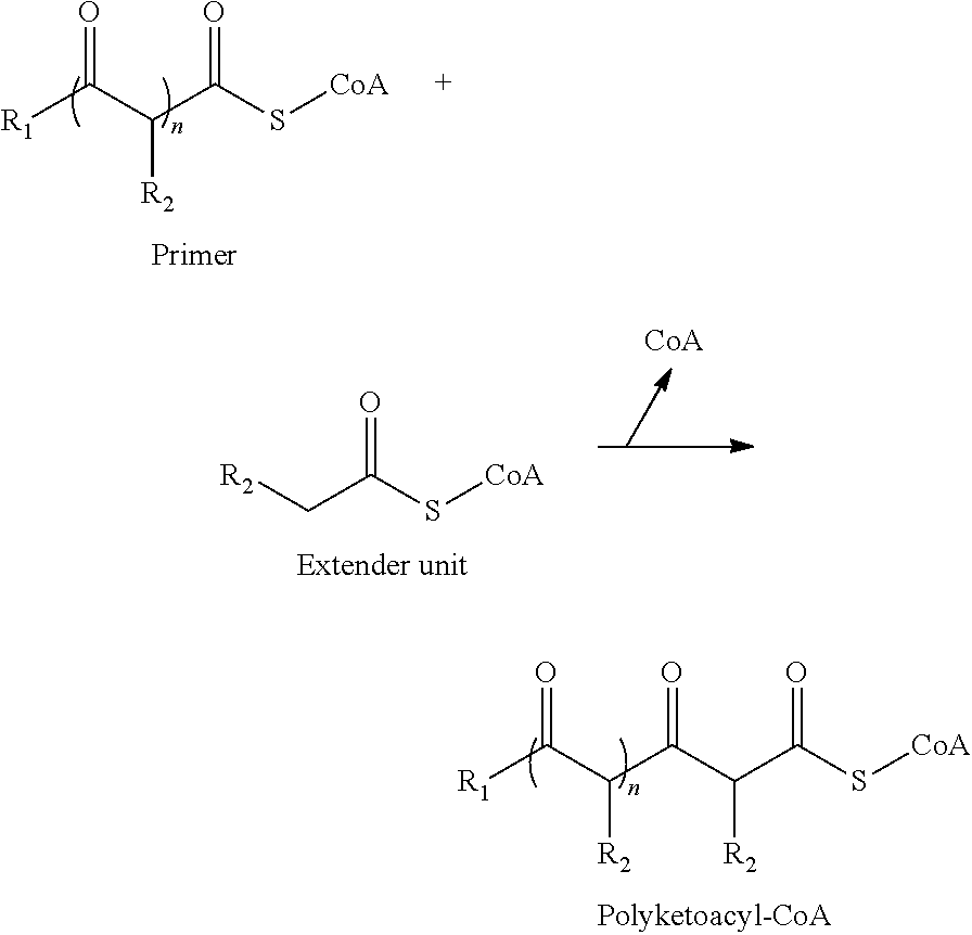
C(C(S[CoA])=O)(C([R1])=O)[R2].C(C(S[CoA])=O)[R2].C(C(C(C(S[CoA])=O)[R2])=O)(C([R1])=O)[R2]
